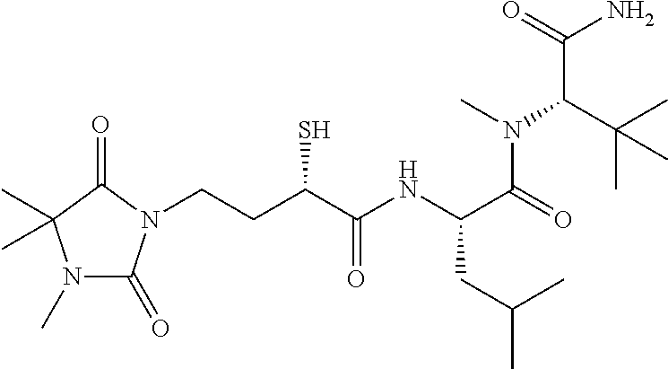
N1(C)C(=O)N(CCC(C(NC(C(=O)N(C)C(C(C)(C)C)C(=O)N)CC(C)C)=O)S)C(=O)C1(C)C
